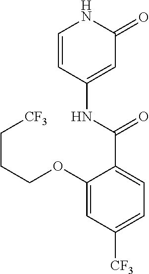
C1=CC(NC(C2=CC=C([CF3])C=C2OCCC[CF3])=O)=CC(=O)N1
